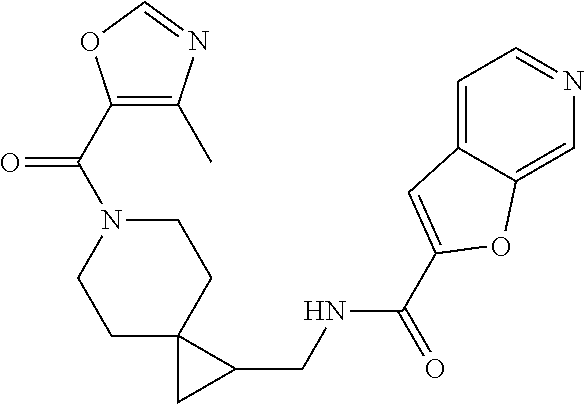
C1C2(CCN(C(=O)C3=C(C)N=CO3)C1)CC2CNC(=O)C1=CC2=CC=NC=C2O1
